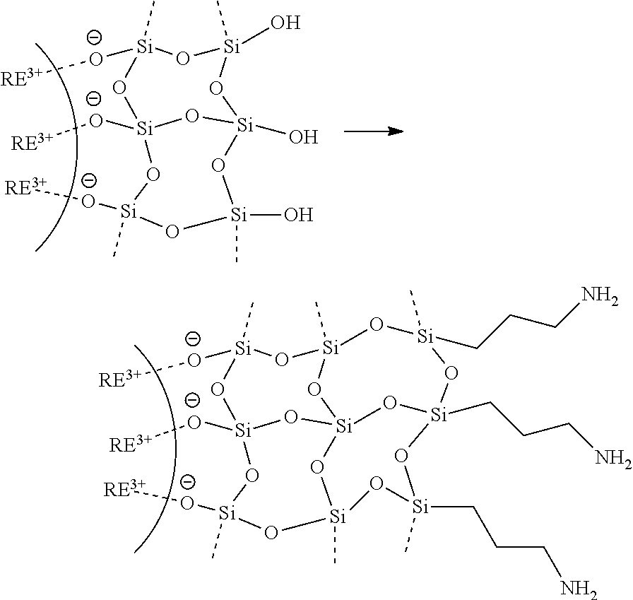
[Si]1([O-][RE3+])(C)O[Si]2(C)O[Si](C)(CCCN)O[Si]3(CCCN)O[Si]4(O[Si]([O-][RE3+])(O1)O[Si]([O-][RE3+])(C)O[Si](C)(O4)O[Si](C)(CCCN)O3)O2.[Si]1([O-][RE3+])(C)O[Si](O)(C)O[Si]2(O)O[Si]([O-][RE3+])(O1)O[Si]([O-][RE3+])(C)O[Si](O)(C)O2
